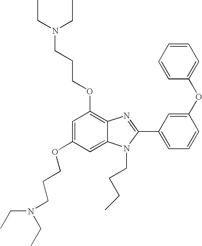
C1=C(OCCCN(CC)CC)C=C2C(=C1OCCCN(CC)CC)N=C(C1=CC=CC(OC3=CC=CC=C3)=C1)N2CCCC
